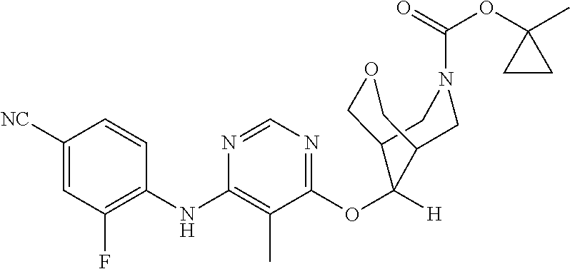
C1=CC(NC2=C(C)C(OC3([H])C4COCC3CN(C(=O)OC3(C)CC3)C4)=NC=N2)=C(F)C=C1[NC]
